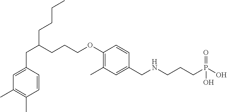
CCCCC(CCCOC1=C(C)C=C(CNCCCP(O)(=O)O)C=C1)CC1=CC(C)=C(C)C=C1
